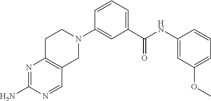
C1CN(C2=CC(C(NC3=CC(OC)=CC=C3)=O)=CC=C2)CC2=C1N=C(N)N=C2
